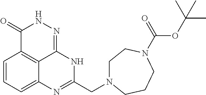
C1=CC=C2C3=C1C(=O)NN=C3NC(CN1CCN(C(OC(C)(C)C)=O)CCC1)=N2
